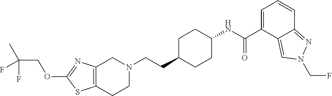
C12=C(CCN(CCC3CCC(NC(C4=CC=CC5=NN(CF)C=C45)=O)CC3)C1)SC(OCC(F)(C)F)=N2
